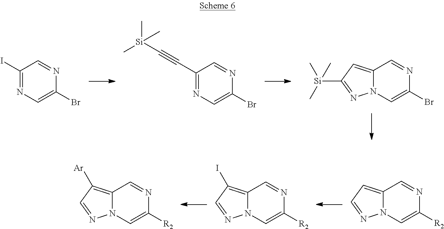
C1(I)=NC=C(Br)N=C1.C1(C#C[Si](C)(C)C)=NC=C(Br)N=C1.C1([Si](C)(C)C)=NN2C(=C1)C=NC(Br)=C2.C12=CC=NN1C=C([R2])N=C2.C12=C(I)C=NN1C=C([R2])N=C2.C12=C([Ar])C=NN1C=C([R2])N=C2
